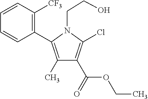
C1=CC(C2=C(C)C(C(=O)OCC)=C(Cl)N2CCO)=C([CF3])C=C1
